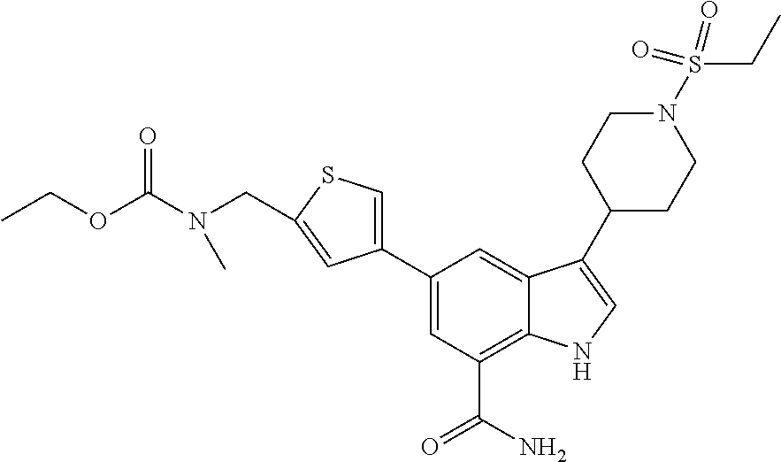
C1(C2=CC(C(N)=O)=C3C(=C2)C(C2CCN(S(=O)(=O)CC)CC2)=CN3)=CSC(CN(C(OCC)=O)C)=C1
